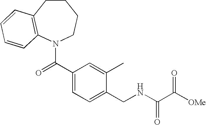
C1CC2=C(N(C(C3=CC=C(CNC(C([OMe])=O)=O)C(C)=C3)=O)CC1)C=CC=C2
